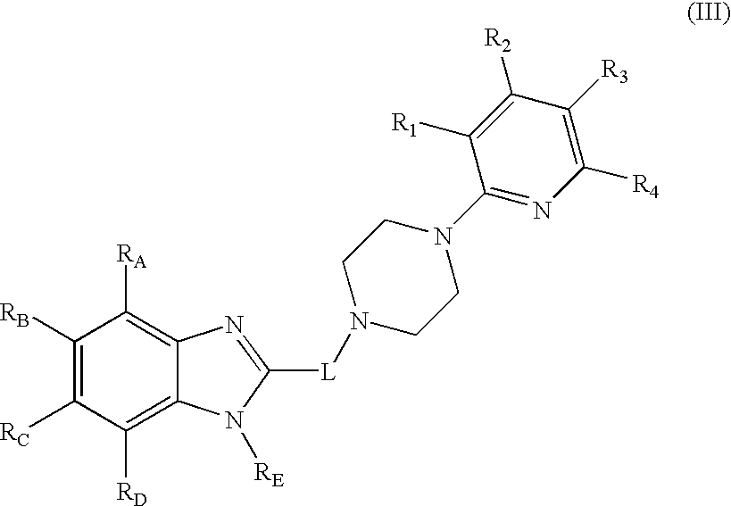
C1([RB])=C([RC])C([RD])=C2C(=C1[RA])N=C([L]N1CCN(C3=NC([R4])=C([R3])C([R2])=C3[R1])CC1)N2[RE]
